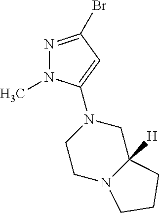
N1=C(Br)C=C(N2CCN3C([H])(C2)CCC3)N1C
